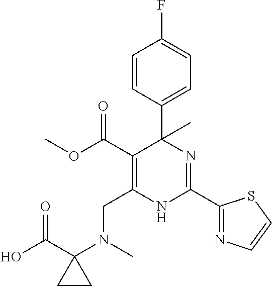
OC(C1(N(CC2=C(C(OC)=O)C(C3=CC=C(F)C=C3)(C)N=C(C3=NC=CS3)N2)C)CC1)=O
